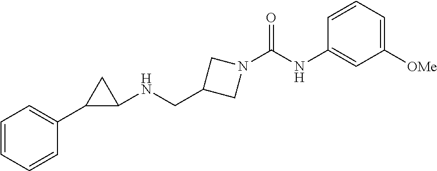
N(C1=CC([OMe])=CC=C1)C(N1CC(CNC2CC2C2=CC=CC=C2)C1)=O
